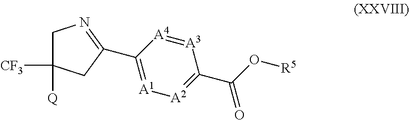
[A3]1=[A4]C(C2=NCC([CF3])([Q])C2)=[A1][A2]=C1C(O[R5])=O
